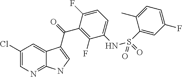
C1(Cl)=CN=C2C(=C1)C(C(=O)C1=C(F)C(NS(C3=CC(F)=CC=C3C)(=O)=O)=CC=C1F)=CN2
